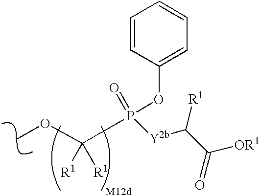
C(P(=O)(OC1=CC=CC=C1)[Y2b]C(C(=O)[OR1])[R1])([R1])([R1])OC
